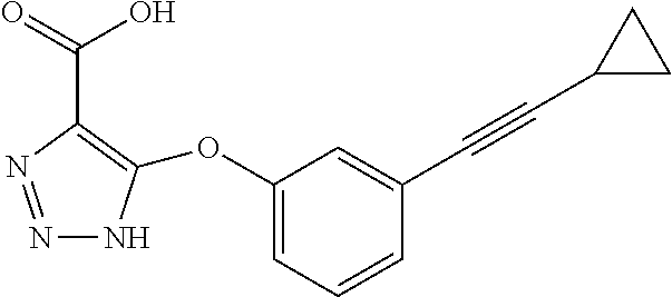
N1=NC(C(O)=O)=C(OC2=CC=CC(C#CC3CC3)=C2)N1
